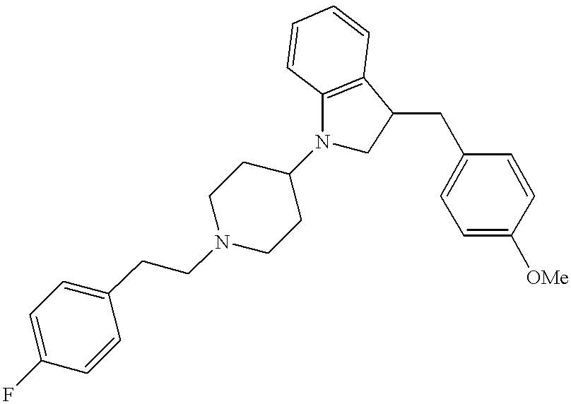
C1(CCN2CCC(N3CC(CC4=CC=C([OMe])C=C4)C4=C3C=CC=C4)CC2)=CC=C(F)C=C1
